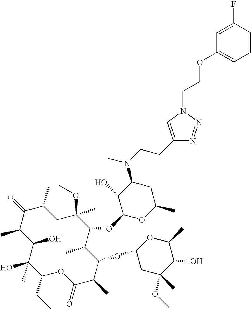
C1(O)C(C)C(=O)C(C)CC(C)(OC)C(OC2OC(C)CC(N(CCC3=CN(CCOC4=CC=CC(F)=C4)N=N3)C)C2O)C(C)C(OC2CC(OC)(C)C(O)C(C)O2)C(C)C(=O)OC(CC)C1(O)C
